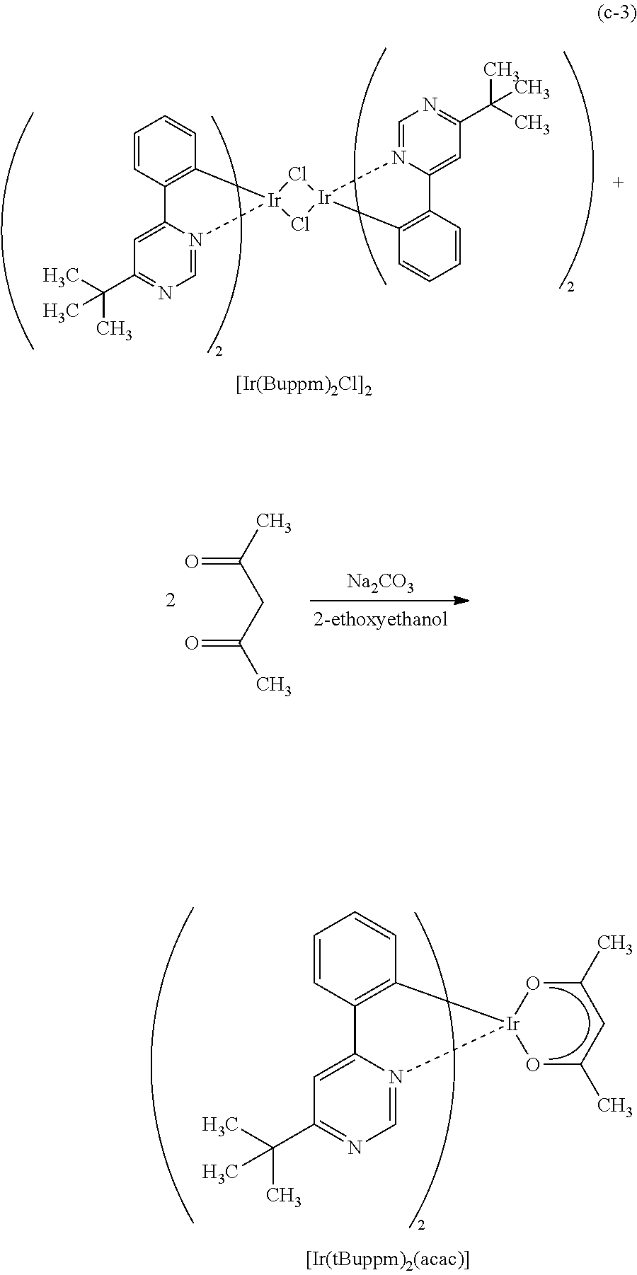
[Na2CO3].CC(CC(C)=O)=O.C1=N2C(=CC(C(C)(C)C)=N1)C1=C(C=CC=C1)[Ir]21Cl[Ir]2(Cl1)N1=CN=C(C(C)(C)C)C=C1C1=C2C=CC=C1.C1=N2C(=CC(C(C)(C)C)=N1)C1=C(C=CC=C1)[Ir]21OC(C)CC(C)O1
